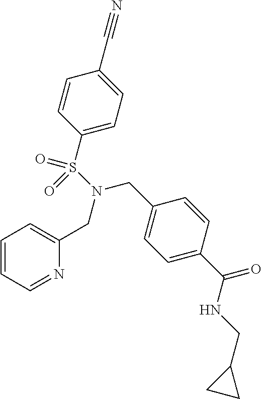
C1=C(C(NCC2CC2)=O)C=CC(CN(S(C2=CC=C(C#N)C=C2)(=O)=O)CC2=CC=CC=N2)=C1
